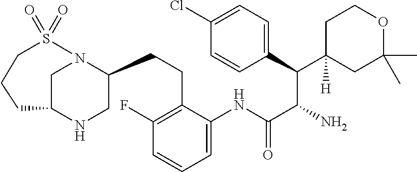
C1(F)=C(CCC2CNC3CN2S(=O)(=O)CCC3)C(NC(C(N)C(C2([H])CC(C)(C)OCC2)C2=CC=C(Cl)C=C2)=O)=CC=C1
